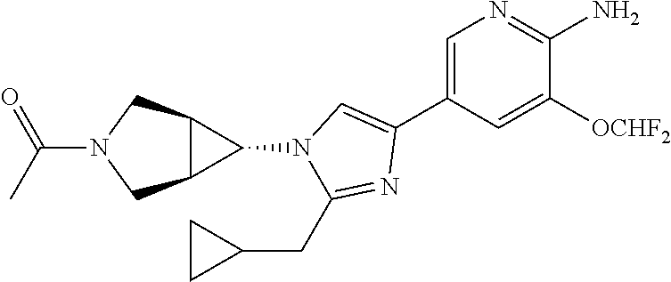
C1=C(C2=CN(C3C4C3CN(C(C)=O)C4)C(CC3CC3)=N2)C=C([OCHF2])C(N)=N1
